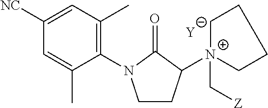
[Y].C1CC([N+]2(C[Z])CCCC2)C(=O)N1C1=C(C)C=C([NC])C=C1C
